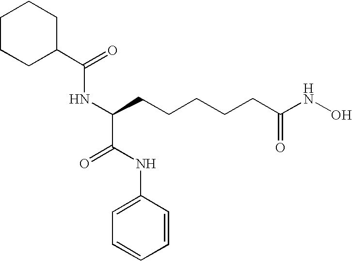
C1CCC(C(=O)NC(CCCCCC(NO)=O)C(NC2=CC=CC=C2)=O)CC1
